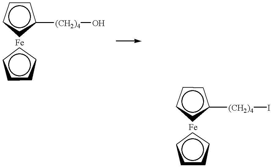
c1cccc1[(CH2)4]O.c1cccc1.c1cccc1[(CH2)4]I.c1cccc1
